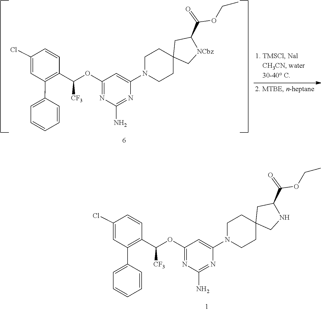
C1=C(Cl)C=CC(C([CF3])OC2=NC(N)=NC(N3CCC4(CC3)CNC(C(=O)OCC)C4)=C2)=C1C1=CC=CC=C1.C1=C(Cl)C=CC(C([CF3])OC2=NC(N)=NC(N3CCC4(CC3)C[NCbz]C(C(=O)OCC)C4)=C2)=C1C1=CC=CC=C1
